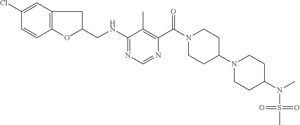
C1(NCC2CC3=C(O2)C=CC(Cl)=C3)=NC=NC(C(N2CCC(N3CCC(N(S(=O)(=O)C)C)CC3)CC2)=O)=C1C
